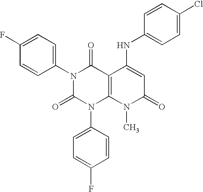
N1(C2=CC=C(F)C=C2)C(=O)N(C2=CC=C(F)C=C2)C2=C(C1=O)C(NC1=CC=C(Cl)C=C1)=CC(=O)N2C
